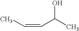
CC=CC(C)O
